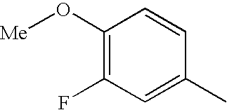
C1(O[Me])=C(F)C=C(C)C=C1
